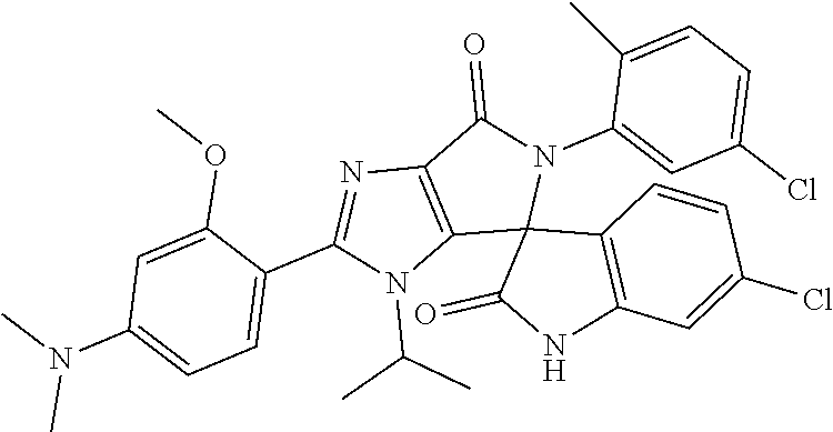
C12=C(C(=O)N(C3=CC(Cl)=CC=C3C)C13C(=O)NC1=C3C=CC(Cl)=C1)N=C(C1=CC=C(N(C)C)C=C1OC)N2C(C)C
